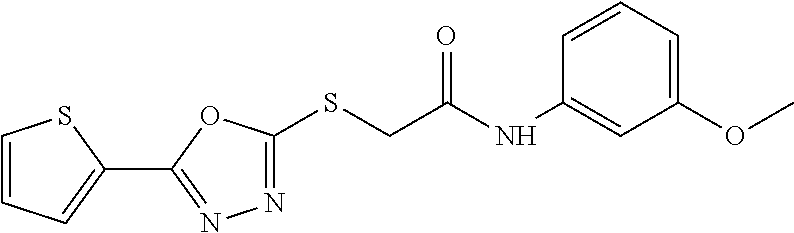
N1=C(SCC(NC2=CC(OC)=CC=C2)=O)OC(C2=CC=CS2)=N1
